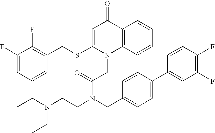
C1=C(SCC2=C(F)C(F)=CC=C2)N(CC(N(CCN(CC)CC)CC2=CC=C(C3=CC(F)=C(F)C=C3)C=C2)=O)C2=C(C1=O)C=CC=C2
